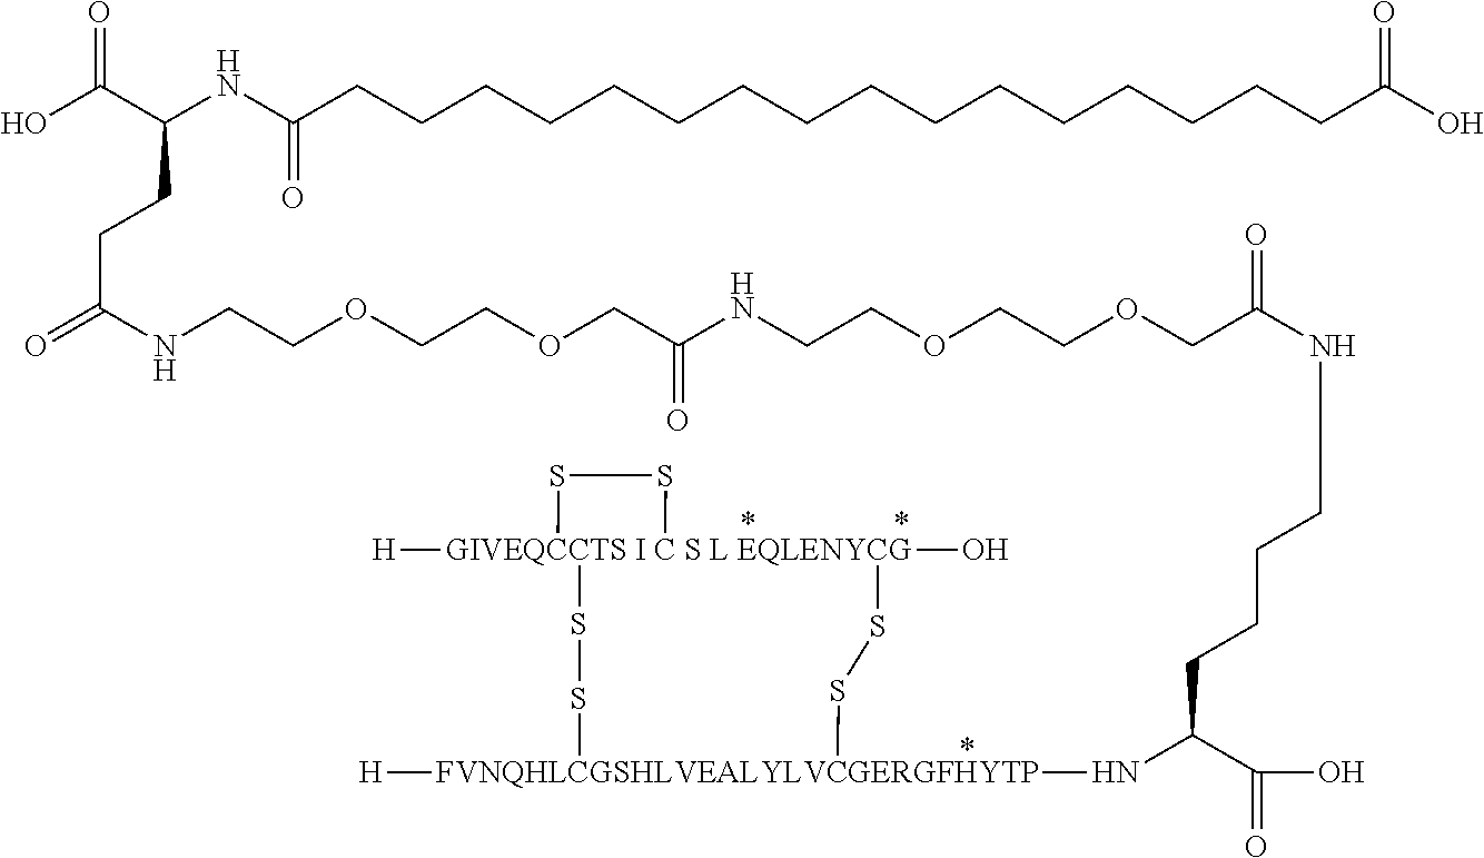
C(CCC(C(O)=O)N[FVNQHLCGSHLVEALYLVCGERGFHYTP]1([H])SS[GIVEQCCTS I C S L EQLENYCG]2([H])(O)(SS1)SS2)CNC(COCCOCCNC(COCCOCCNC(CCC(C(O)=O)NC(CCCCCCCCCCCCCCCCC(O)=O)=O)=O)=O)=O
